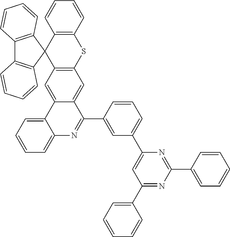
C12=C(C3(C4=C(S1)C=C1C(=C4)C4=CC=CC=C4N=C1C1=CC(C4=CC(C5=CC=CC=C5)=NC(C5=CC=CC=C5)=N4)=CC=C1)C1=C(C4=C3C=CC=C4)C=CC=C1)C=CC=C2
